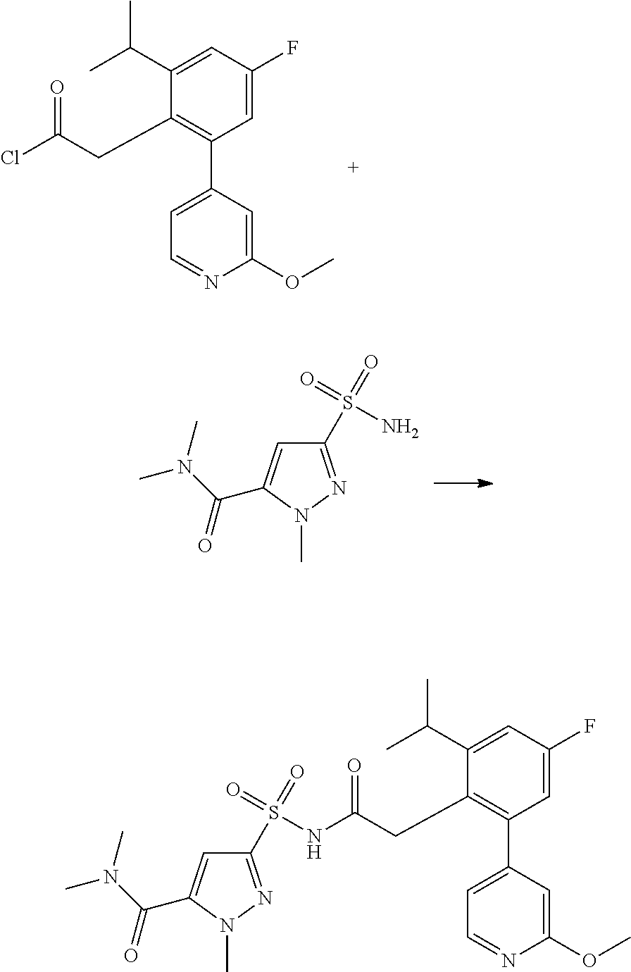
C1=C(F)C=C(C(C)C)C(CC(=O)Cl)=C1C1=CC=NC(OC)=C1.C1(S(=O)(N)=O)=NN(C)C(C(=O)N(C)C)=C1.C1=C(F)C=C(C(C)C)C(CC(=O)NS(=O)(=O)C2=NN(C)C(C(=O)N(C)C)=C2)=C1C1=CC=NC(OC)=C1
